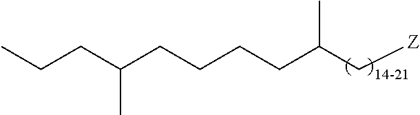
C(C(C[Z])C)CCCC(CCC)C
